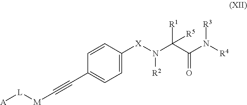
C1=CC([X]N(C(C(N([R4])[R3])=O)([R1])[R5])[R2])=CC=C1C#C[M][L][A]
